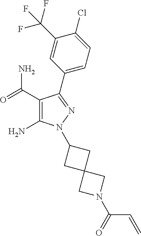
C1(C(=O)N)=C(N)N(C2CC3(C2)CN(C(=O)C=C)C3)N=C1C1=CC=C(Cl)C(C(F)(F)F)=C1
